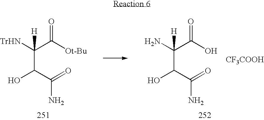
[TrHN]C(C([Ot-Bu])=O)(C(C(=O)N)O)[H].NC(C(O)=O)(C(C(=O)N)O)[H].[CF3COOH]
